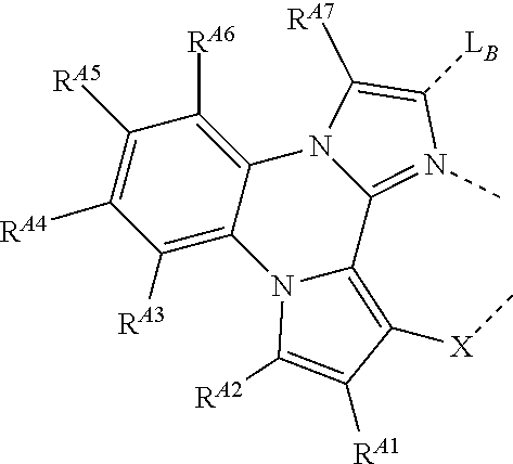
C12=N(C)C([LB])=C([RA7])N1C1=C([RA6])C([RA5])=C([RA4])C([RA3])=C1N1C2=C([X]C)C([RA1])=C1[RA2]
